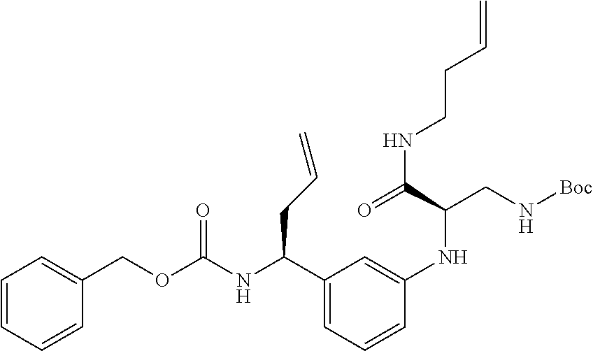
N(C(C1=CC=CC(NC(C(=O)NCCC=C)CN[Boc])=C1)CC=C)C(OCC1=CC=CC=C1)=O
